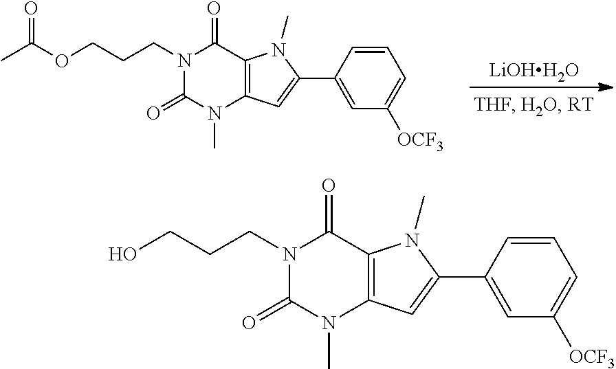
N1(CCCOC(C)=O)C(=O)N(C)C2=C(C1=O)N(C)C(C1=CC([OCF3])=CC=C1)=C2.[LiOHH2O].N1(CCCO)C(=O)N(C)C2=C(C1=O)N(C)C(C1=CC([OCF3])=CC=C1)=C2
